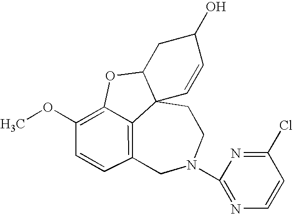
C12=C3C=CC(OC)=C1OC1CC(O)C=CC21CCN(C1=NC=CC(Cl)=N1)C3
